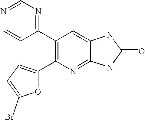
C1(C2=C(C3=NC=NC=C3)C=C3C(=N2)NC(=O)N3)=CC=C(Br)O1
